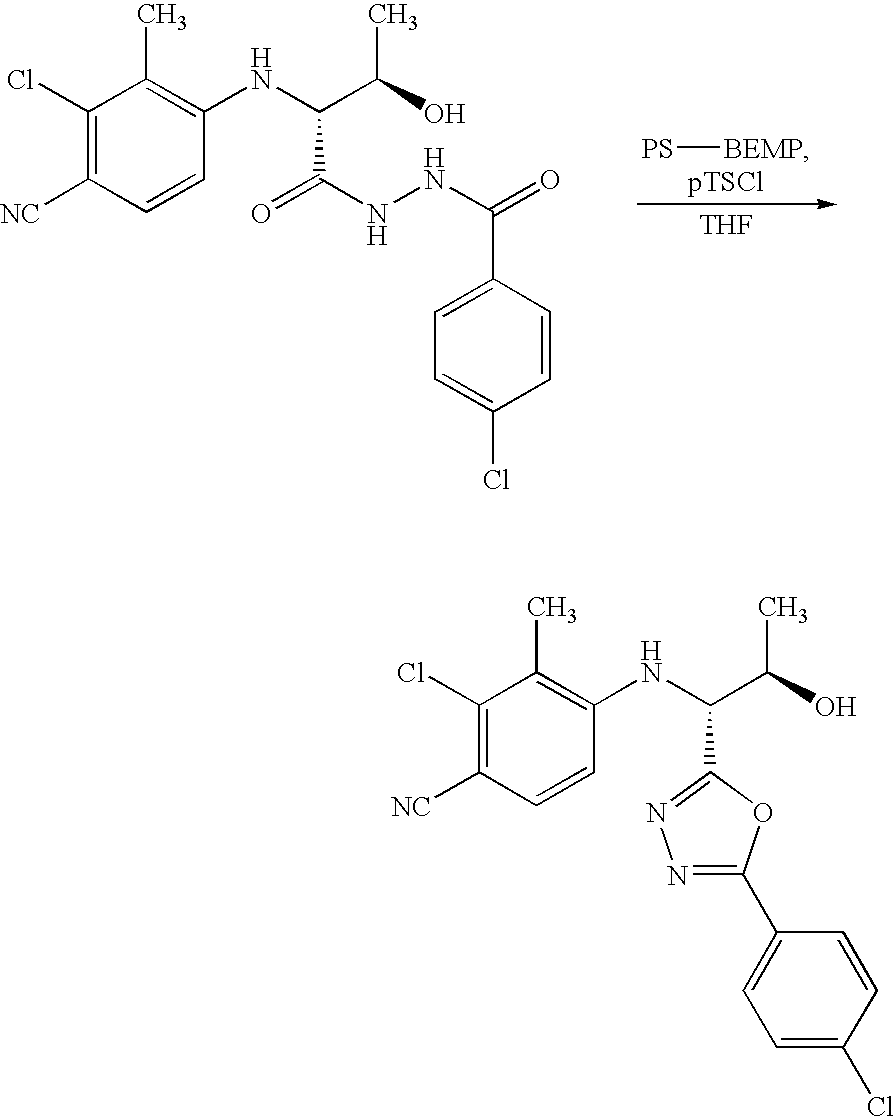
[PS][BEMP].[THF].C1(Cl)=C([NC])C=CC(NC(C(O)C)C(NNC(=O)C2=CC=C(Cl)C=C2)=O)=C1C.C1(Cl)=C([NC])C=CC(NC(C(O)C)C2=NN=C(C3=CC=C(Cl)C=C3)O2)=C1C
